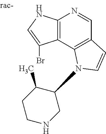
C12=C(C3=C(C=N1)C=CN3C1C(C)CCNC1)C(Br)=CN2
